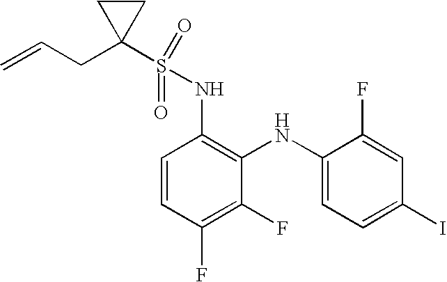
C1=CC(F)=C(F)C(NC2=CC=C(I)C=C2F)=C1NS(C1(CC=C)CC1)(=O)=O
